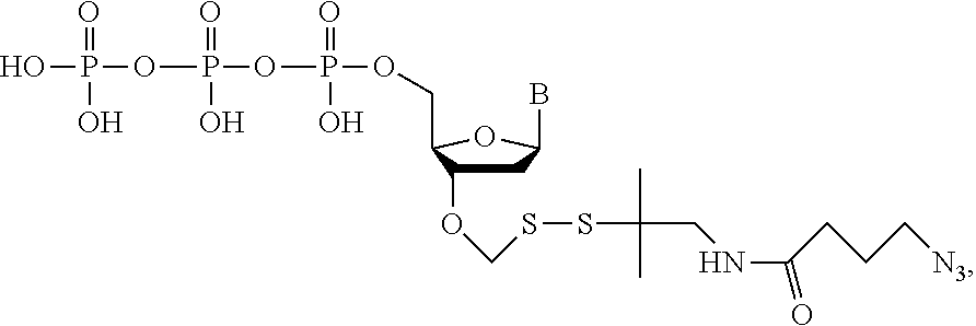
C1C(OCSSC(CNC(CCC[N3])=O)(C)C)C(COP(OP(OP(O)(O)=O)(=O)O)(=O)O)OC1B
